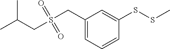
C1(CS(CC(C)C)(=O)=O)=CC=CC(SSC)=C1
